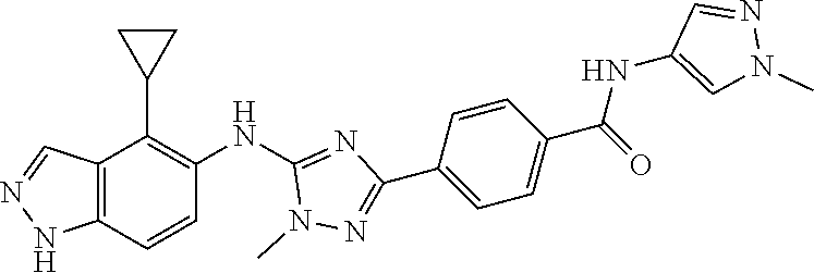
C12=C(C=CC(NC3=NC(C4=CC=C(C(NC5=CN(C)N=C5)=O)C=C4)=NN3C)=C1C1CC1)NN=C2
